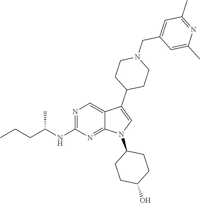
N1=C(NC(CCC)C)N=C2C(=C1)C(C1CCN(CC3=CC(C)=NC(C)=C3)CC1)=CN2C1CCC(O)CC1
